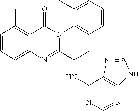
C1=CC=C2C(=C1C)C(=O)N(C1=CC=CC=C1C)C(C(NC1=NC=NC3=C1N=CN3)C)=N2
